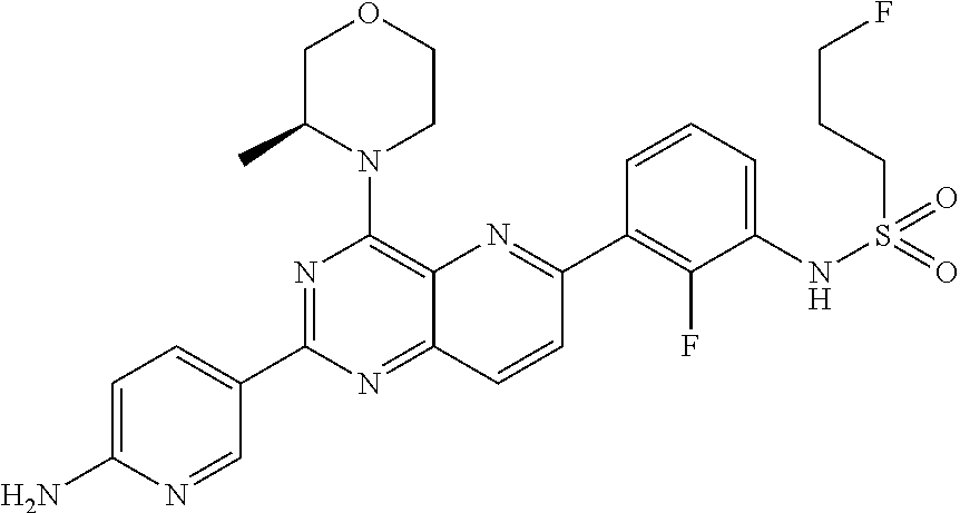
C12=NC(C3=CC=C(N)N=C3)=NC(N3CCOCC3C)=C1N=C(C1=C(F)C(NS(CCCF)(=O)=O)=CC=C1)C=C2
